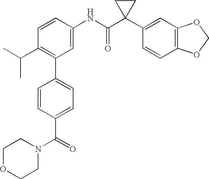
C1(C2=C(C(C)C)C=CC(NC(C3(C4=CC5=C(C=C4)OCO5)CC3)=O)=C2)=CC=C(C(N2CCOCC2)=O)C=C1
